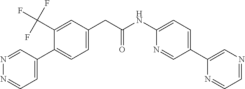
N1=CC(C2=CC=C(CC(NC3=CC=C(C4=CN=CC=N4)C=N3)=O)C=C2C(F)(F)F)=CC=N1
